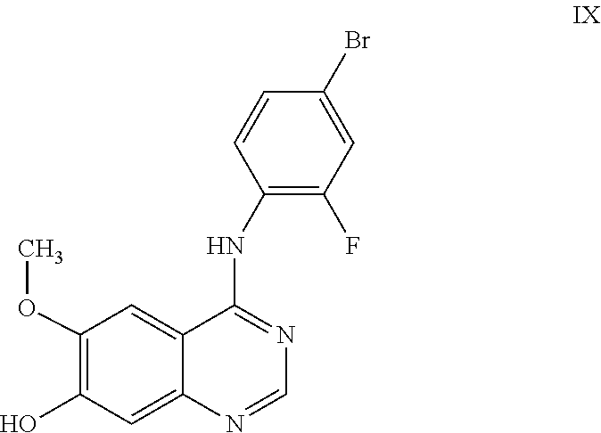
C1=NC2=CC(O)=C(OC)C=C2C(NC2=C(F)C=C(Br)C=C2)=N1
